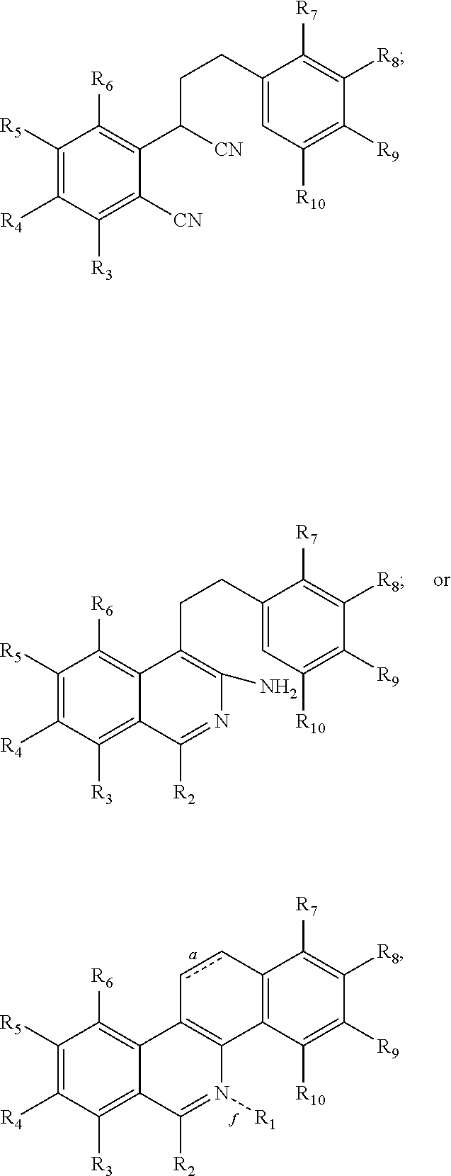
C1([R5])=C([R4])C([R3])=C2C(=C1[R6])C(CCC1=CC([R10])=C([R9])C([R8])=C1[R7])=C(N)N=C2[R2].C1([R5])=C([R4])C([R3])=C2C(=C1[R6])C1=C(C3=C(cc1)C([R7])=C([R8])C([R9])=C3[R10])N([R1])=C2[R2].C1([R5])=C([R4])C([R3])=C([CN])C(C([CN])CCC2=CC([R10])=C([R9])C([R8])=C2[R7])=C1[R6]
